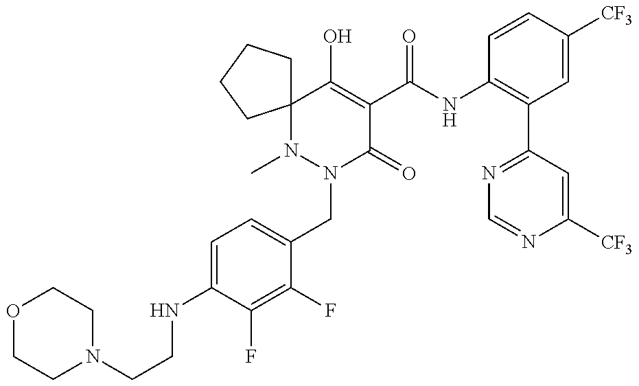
N1(CCNC2=CC=C(CN3C(=O)C(C(=O)NC4=C(C5=NC=NC([CF3])=C5)C=C([CF3])C=C4)=C(O)C4(N3C)CCCC4)C(F)=C2F)CCOCC1
